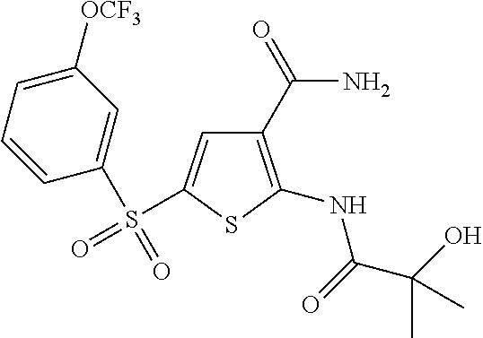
C1(C(N)=O)=C(NC(C(O)(C)C)=O)SC(S(=O)(C2=CC([OCF3])=CC=C2)=O)=C1
